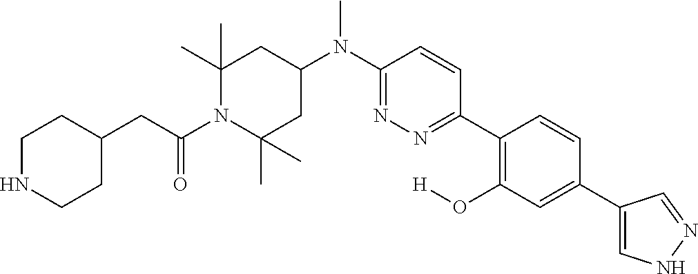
C1C(CC(N2C(C)(C)CC(N(C3=NN=C(C4=C(O[H])C=C(C5=CNN=C5)C=C4)C=C3)C)CC2(C)C)=O)CCNC1
